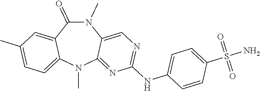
N1(C)C(=O)C2=CC(C)=CC=C2N(C)C2=NC(NC3=CC=C(S(N)(=O)=O)C=C3)=NC=C12
